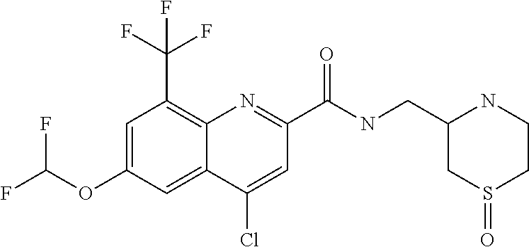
C1(Cl)=CC(C(NCC2CS(=O)CCN2)=O)=NC2=C(C(F)(F)F)C=C(OC(F)F)C=C12
